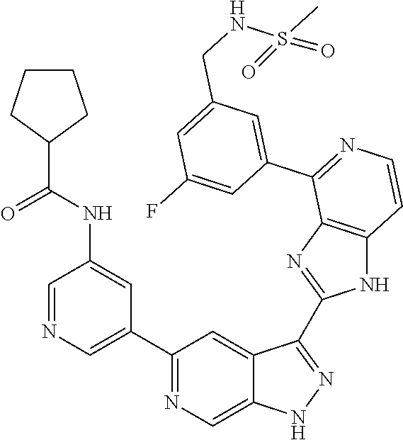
C1=NC=C(C2=NC=C3C(=C2)C(C2=NC4=C(N2)C=CN=C4C2=CC(CNS(C)(=O)=O)=CC(F)=C2)=NN3)C=C1NC(C1CCCC1)=O
